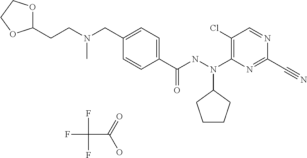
C1=CC(C(NN(C2=C(Cl)C=NC(C#N)=N2)C2CCCC2)=O)=CC=C1CN(CCC1OCCO1)C.FC(F)(F)C(=O)O
